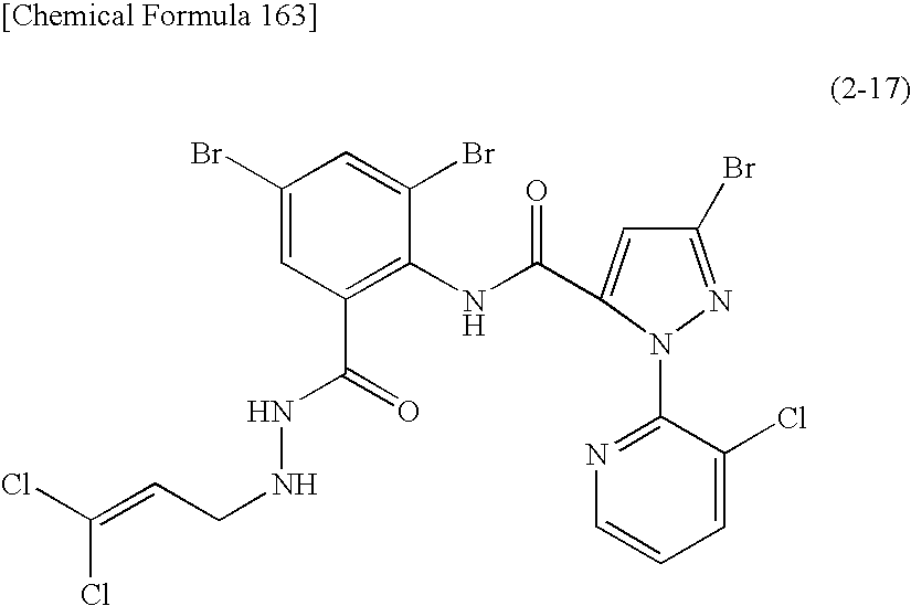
C1(Br)=CC(C(=O)NNCC=C(Cl)Cl)=C(NC(=O)C2=CC(Br)=NN2C2=NC=CC=C2Cl)C(Br)=C1
